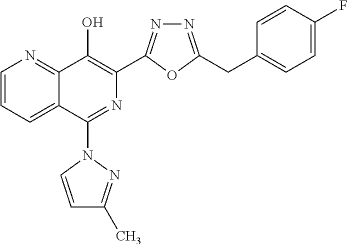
C1=CC=C2C(=N1)C(O)=C(C1=NN=C(CC3=CC=C(F)C=C3)O1)N=C2N1C=CC(C)=N1
